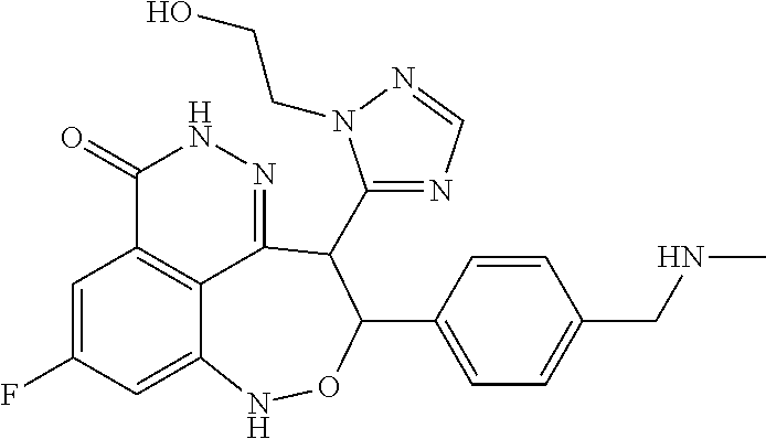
C1=C(F)C=C2C3=C1C(=O)NN=C3C(C1=NC=NN1CCO)C(C1=CC=C(CNC)C=C1)ON2
